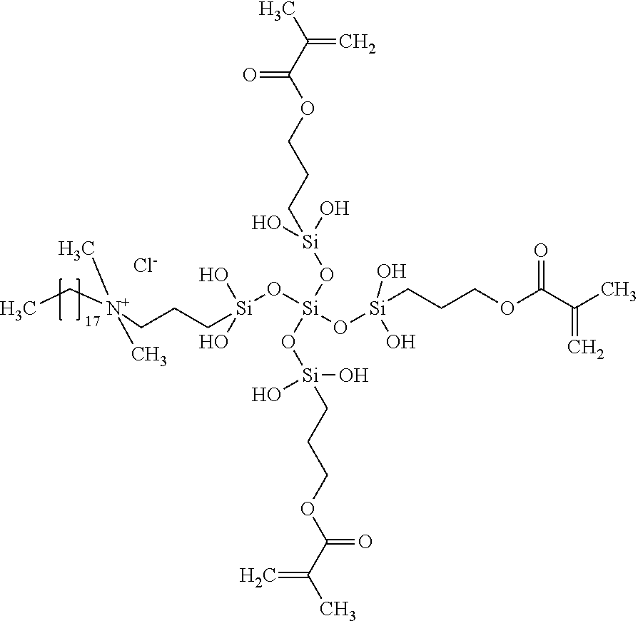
CC[N+](C)(C)CCC[Si](O[Si](O[Si](CCCOC(C(C)=C)=O)(O)O)(O[Si](O)(O)CCCOC(C(C)=C)=O)O[Si](O)(O)CCCOC(=O)C(=C)C)(O)O.[Cl-]
